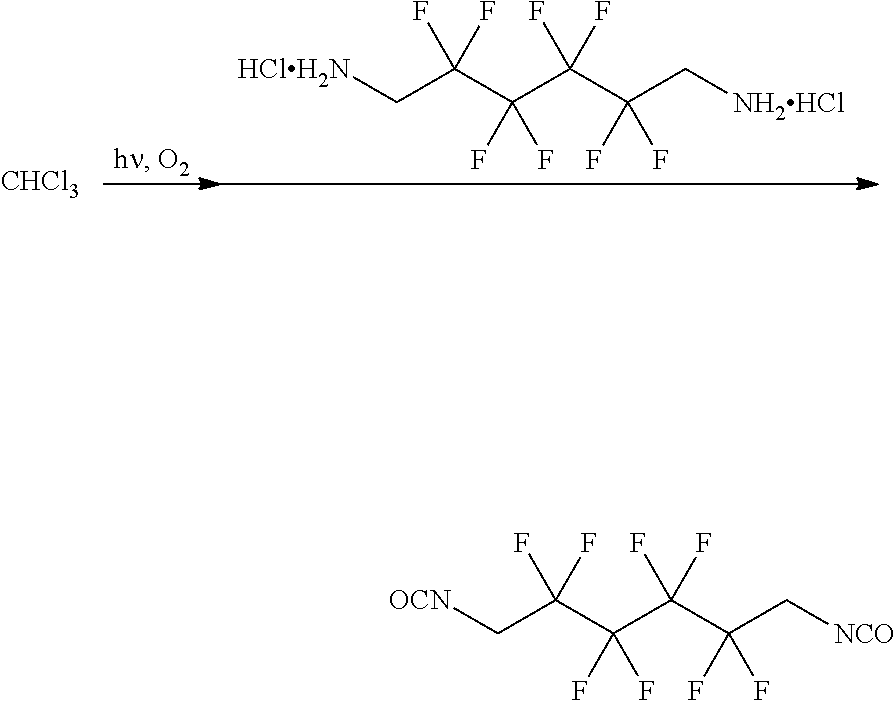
[CHCl3].[HClH2N]CC(C(C(C(C[NH2HCl])(F)F)(F)F)(F)F)(F)F.[OCN]CC(C(C(C(C[NCO])(F)F)(F)F)(F)F)(F)F
